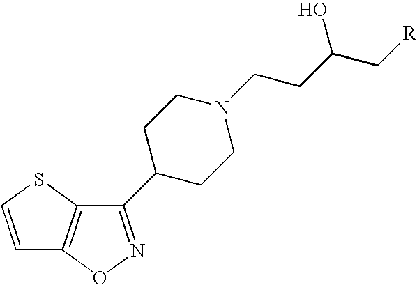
C12=C(ON=C1C1CCN(CCC(C[R])O)CC1)C=CS2
